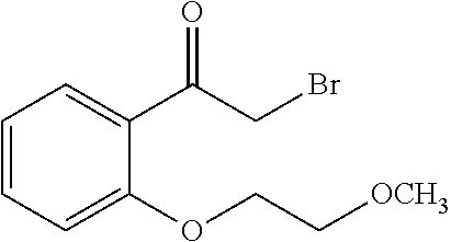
C1=CC=C(OCC[OCH3])C(C(CBr)=O)=C1
